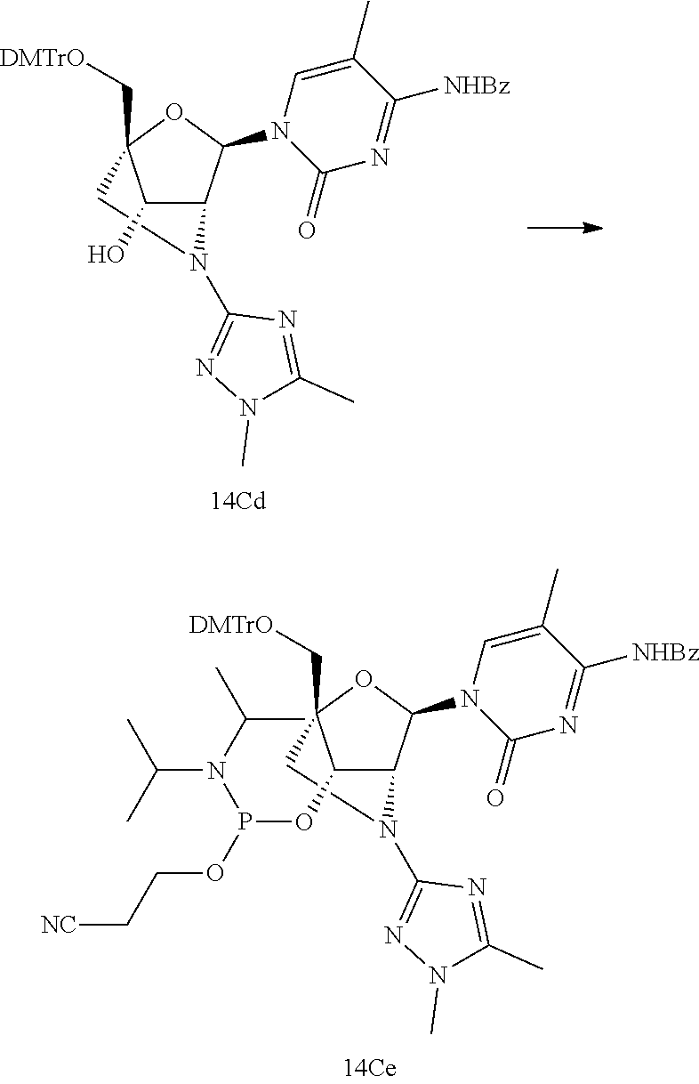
C1C2(C[DMTrO])C(O)C(C(N3C(=O)N=C([NHBz])C(C)=C3)O2)N1C1=NN(C)C(C)=N1.C1C2(C[DMTrO])C(OP(OCC[NC])N(C(C)C)C(C)C)C(C(N3C(=O)N=C([NHBz])C(C)=C3)O2)N1C1=NN(C)C(C)=N1
